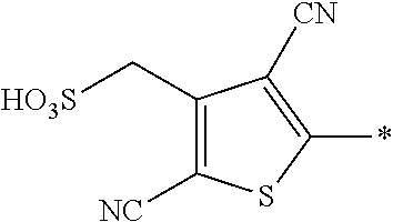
C1([NC])=C(C[HO3S])C([CN])=C(*)S1
